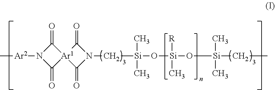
C[Ar2]N1C(=O)[Ar1]2(C1=O)C(=O)N(C[Si](C)(C)O[Si]([R])(C)O[Si](C)(C)CC)C2=O
